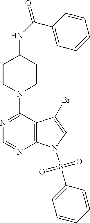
C1(N2CCC(NC(C3=CC=CC=C3)=O)CC2)=NC=NC2=C1C(Br)=CN2S(=O)(=O)C1=CC=CC=C1
